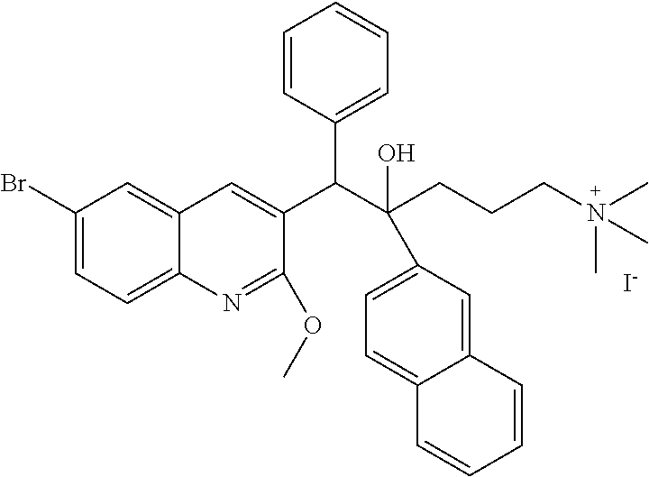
[I-].C1(Br)=CC=C2C(=C1)C=C(C(C(CCCN(C)(C)C)(O)C1=CC=C3C(=C1)C=CC=C3)C1=CC=CC=C1)C(OC)=N2
